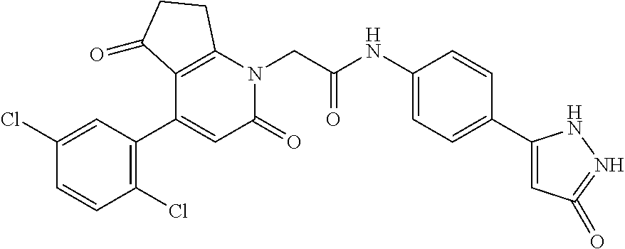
C12=C(N(CC(NC3=CC=C(C4=CC(=O)=NN4)C=C3)=O)C(=O)C=C1C1=C(Cl)C=CC(Cl)=C1)CCC2=O
